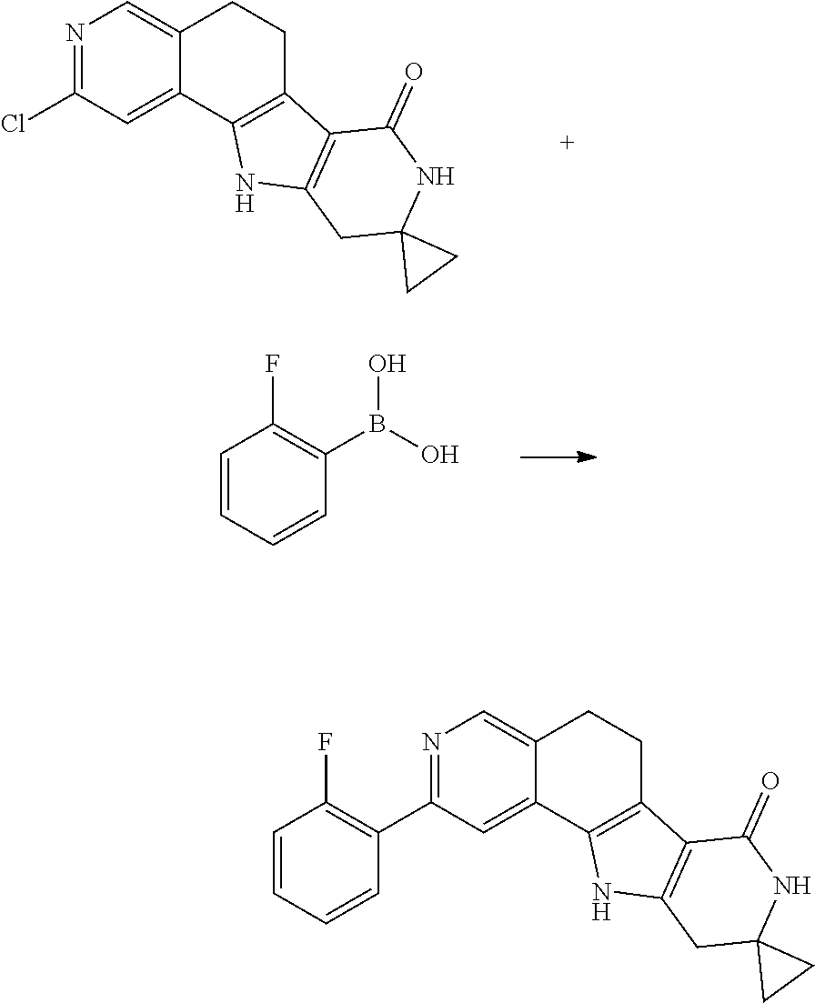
N1=C(Cl)C=C2C(=C1)CCC1=C2NC2=C1C(=O)NC1(C2)CC1.C1=CC(F)=C(B(O)O)C=C1.C1=CC(F)=C(C2=NC=C3C(=C2)C2=C(CC3)C3=C(N2)CC2(NC3=O)CC2)C=C1
